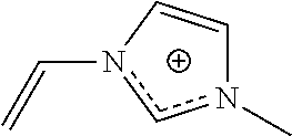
n1(C)cn(C=C)C=C1
